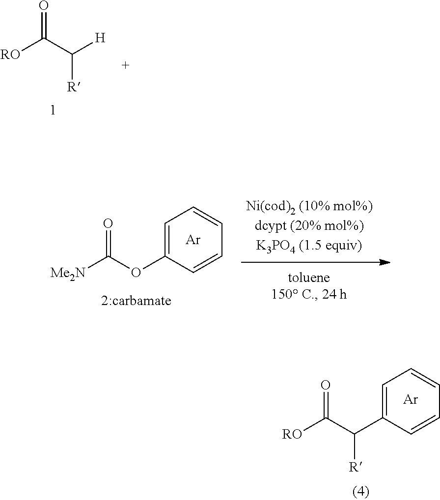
[R]C(C([RO])=O)[H].[Me2N]C(OC1=CC=CC=C1)=O.[Ar].[RO]C(C(C1=CC=CC=C1)[R])=O.[Ar]
